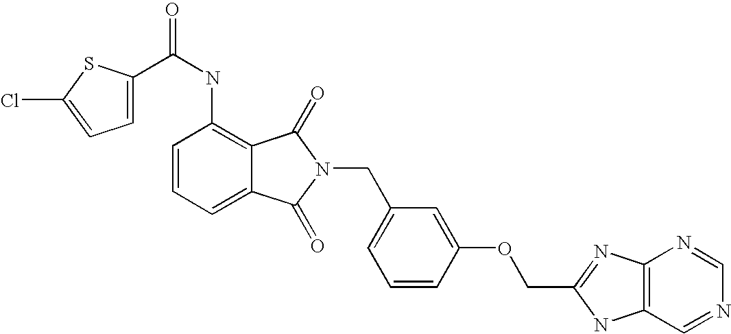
C1(NC(=O)C2=CC=C(Cl)S2)=C2C(=CC=C1)C(=O)N(CC1=CC=CC(OCC3=NC4=C(N3)C=NC=N4)=C1)C2=O
